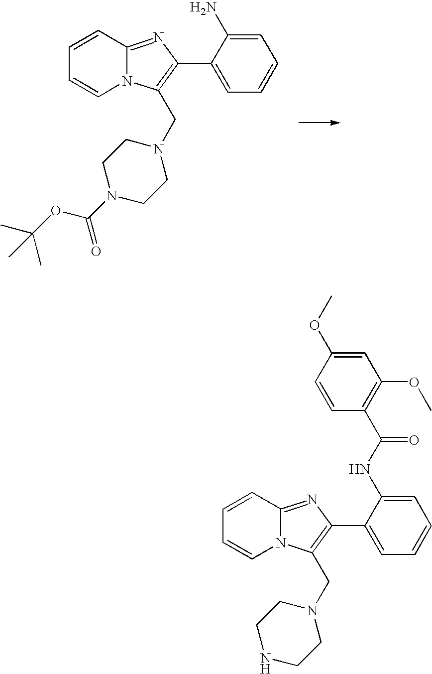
N12C(=NC(C3=CC=CC=C3N)=C1CN1CCN(C(OC(C)(C)C)=O)CC1)C=CC=C2.N12C(=NC(C3=CC=CC=C3NC(C3=C(OC)C=C(OC)C=C3)=O)=C1CN1CCNCC1)C=CC=C2
